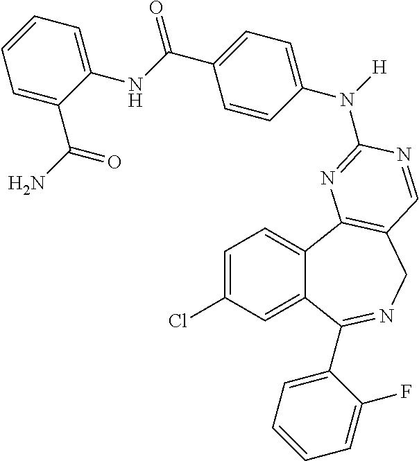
C1=C(Cl)C=C2C(=C1)C1=C(CN=C2C2=CC=CC=C2F)C=NC(N(C2=CC=C(C(NC3=CC=CC=C3C(N)=O)=O)C=C2)[H])=N1
